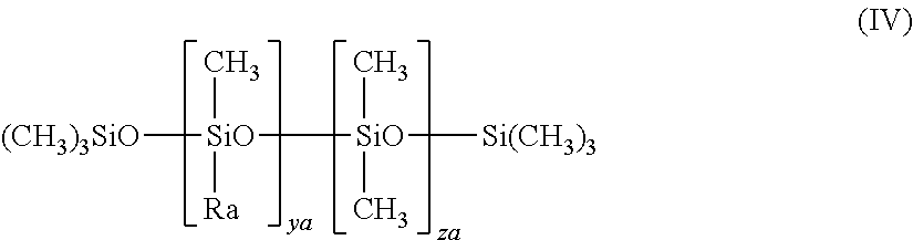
[(CH3)3SiO][SiO](C)([Ra])[SiO](C)(C)[Si(CH3)3]
